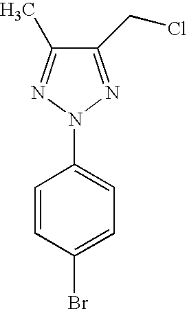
C1(CCl)=NN(C2=CC=C(Br)C=C2)N=C1C
